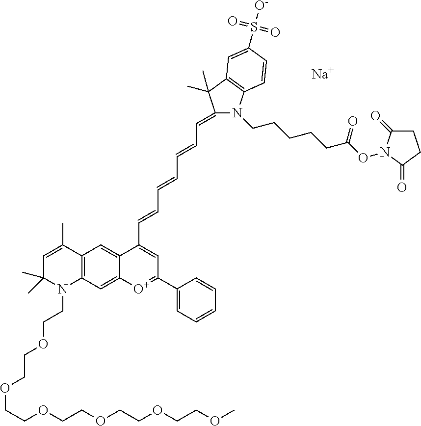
C12=C(C=C3C(=C1)C(C=CC=CC=CC=C1N(CCCCCC(ON4C(=O)CCC4=O)=O)C4=C(C1(C)C)C=C(S([O-])(=O)=O)C=C4)=CC(C1=CC=CC=C1)=[O+]3)N(CCOCCOCCOCCOCCOCCOC)C(C)(C)C=C2C.[Na]
